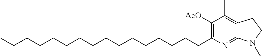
C1(CCCCCCCCCCCCCCCC)=C([AcO])C(C)=C2C(=N1)N(C)CC2
